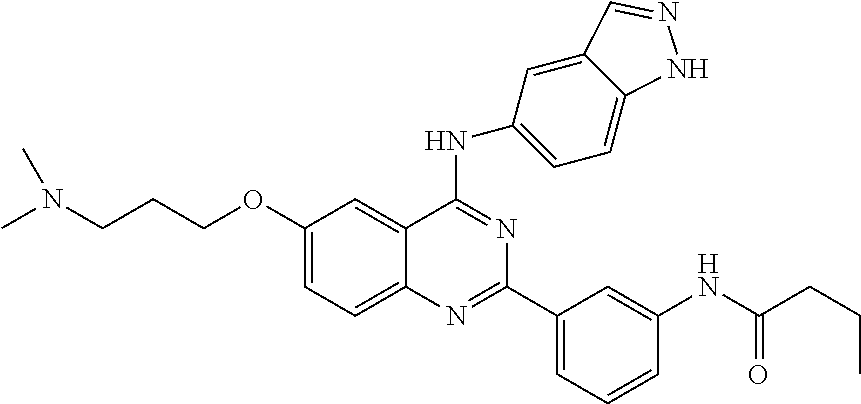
CN(CCCOC1=CC=C2C(=C1)C(NC1=CC=C3C(=C1)C=NN3)=NC(C1=CC=CC(NC(CCC)=O)=C1)=N2)C
